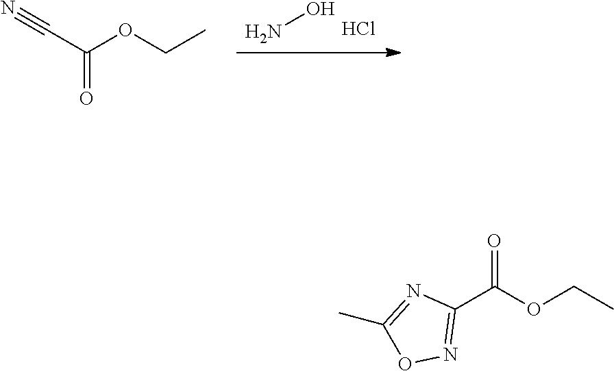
Cl.NO.N#CC(OCC)=O.C1(C(OCC)=O)=NOC(C)=N1
